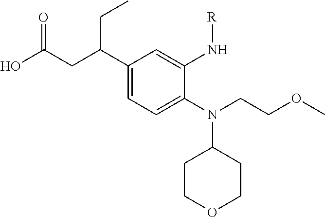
N(C1CCOCC1)(CCOC)C1=CC=C(C(CC(O)=O)CC)C=C1N[R]
